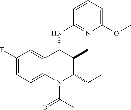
C1(F)=CC=C2C(=C1)C(NC1=NC(OC)=CC=C1)C(C)C(CC)N2C(C)=O
